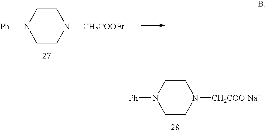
C1CN([CH2COOEt])CCN1[Ph].C1CN([CH2COO-Na+])CCN1[Ph]
